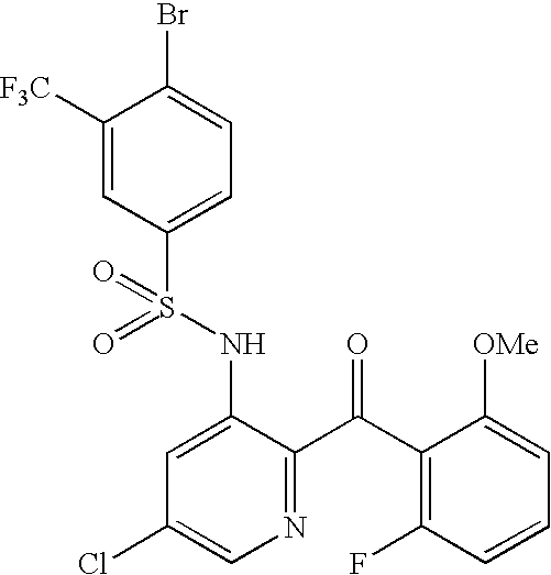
C1([F3C])=CC(S(NC2=CC(Cl)=CN=C2C(C2=C(F)C=CC=C2[OMe])=O)(=O)=O)=CC=C1Br
